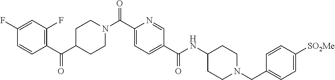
C1=CC(C(C2CCN(C(C3=CC=C(C(NC4CCN(CC5=CC=C([SO2Me])C=C5)CC4)=O)C=N3)=O)CC2)=O)=C(F)C=C1F
